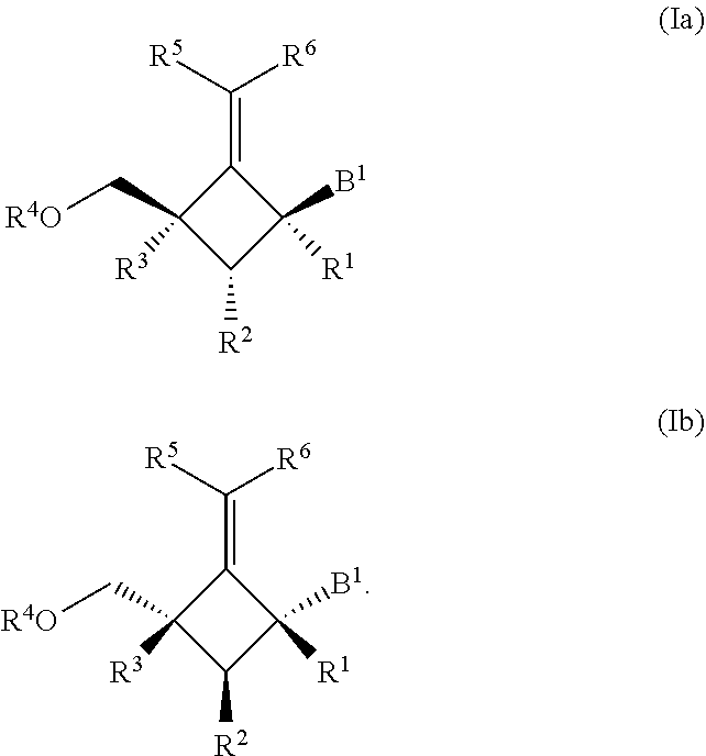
C1([R1])([B1])C(=C([R5])[R6])C([R3])(C[R4O])C1[R2].C1([R1])([B1])C(=C([R5])[R6])C([R3])(C[R4O])C1[R2]
